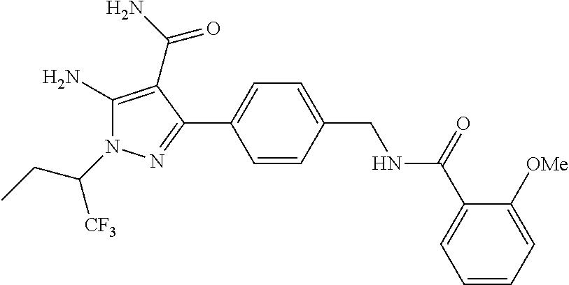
C1=CC(C2=NN(C(CC)[CF3])C(N)=C2C(=O)N)=CC=C1CNC(C1=CC=CC=C1[OMe])=O
